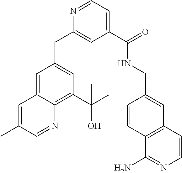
C1(CC2=CC(C(C)(O)C)=C3C(=C2)C=C(C)C=N3)=CC(C(=O)NCC2=CC3=C(C=C2)C(N)=NC=C3)=CC=N1
